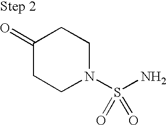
C1(=O)CCN(S(N)(=O)=O)CC1
